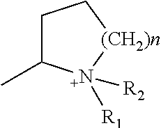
C1C(C)[N+]([R1])([R2])[(CH2)n]C1
